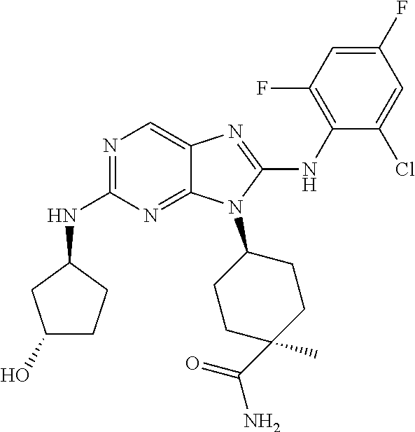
N1=C(NC2CC(O)CC2)N=C2C(=C1)N=C(NC1=C(F)C=C(F)C=C1Cl)N2C1CCC(C)(C(=O)N)CC1
